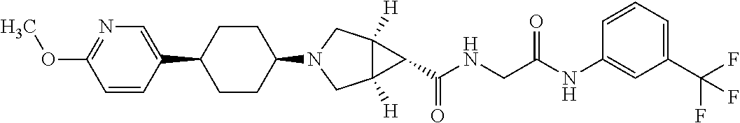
C1(C2CCC(N3CC4([H])C([H])(C3)C4C(NCC(=O)NC3=CC(C(F)(F)F)=CC=C3)=O)CC2)=CN=C(OC)C=C1
